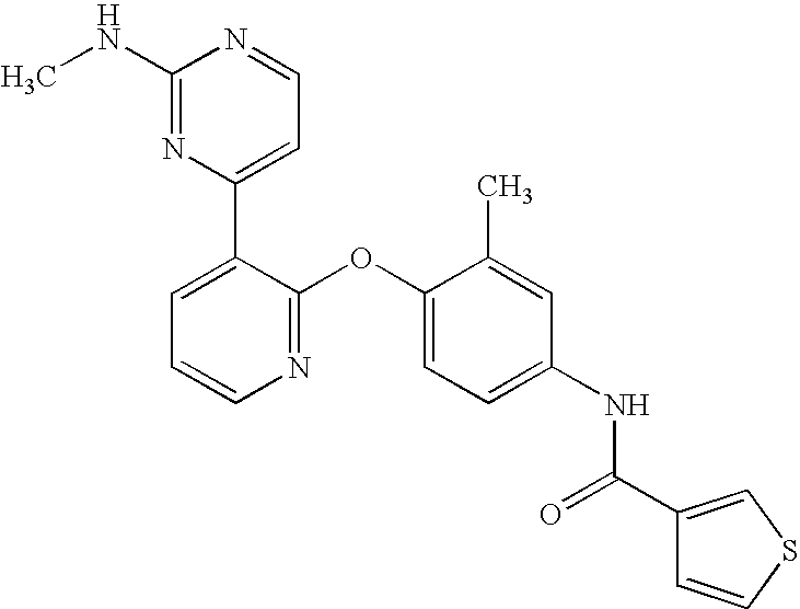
C1(NC)=NC(C2=CC=CN=C2OC2=CC=C(NC(=O)C3=CSC=C3)C=C2C)=CC=N1
